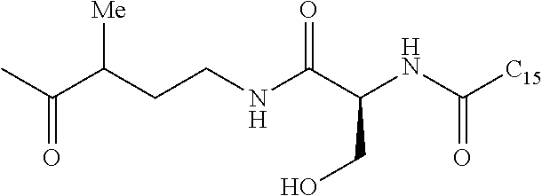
CC(C(CCNC(C(NC([C15])=O)CO)=O)[Me])=O
